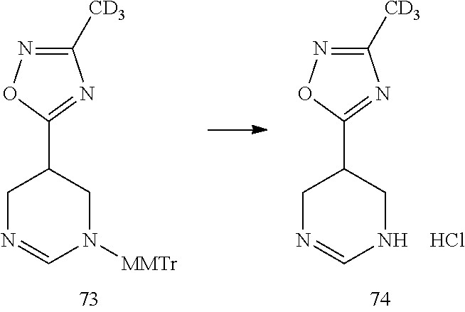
C1([CD3])=NOC(C2CN=CN([MMTr])C2)=N1.C1([CD3])=NOC(C2CN=CNC2)=N1.Cl
